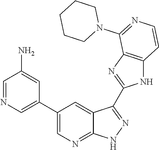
C1=NC=C(C2=CN=C3C(=C2)C(C2=NC4=C(N2)C=CN=C4N2CCCCC2)=NN3)C=C1N
